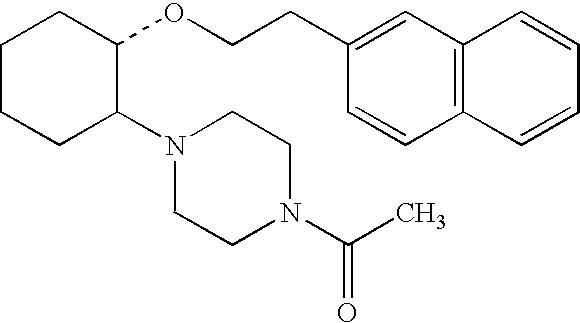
C1CCC(N2CCN(C(C)=O)CC2)C(OCCC2=CC3=C(C=C2)C=CC=C3)C1
